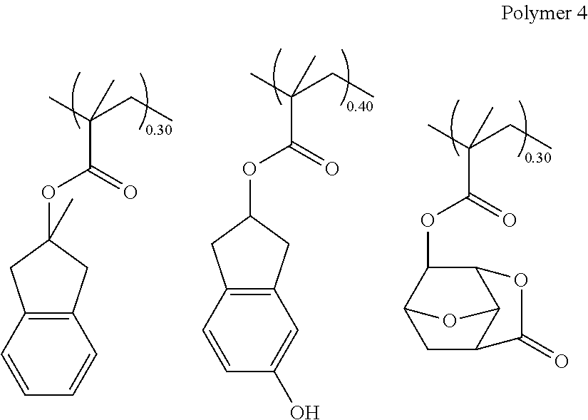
C1(OC(C(C)(CC)C)=O)C2CC3C(C1OC3=O)O2.C12=C(C=CC=C1)CC(OC(C(C)(CC)C)=O)(C)C2.C12=C(C=CC(O)=C1)CC(OC(C(C)(CC)C)=O)C2
